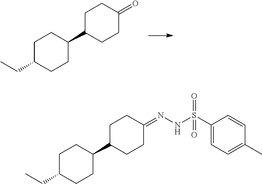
C1C(CC)CCC(C2CCC(=O)CC2)C1.C1C(CC)CCC(C2CCC(=NNS(C3=CC=C(C)C=C3)(=O)=O)CC2)C1
